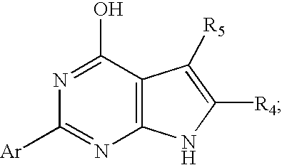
C1([Ar])=NC2=C(C(O)=N1)C([R5])=C([R4])N2
